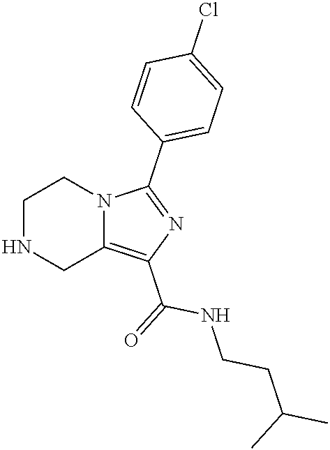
C1NCC2=C(C(=O)NCCC(C)C)N=C(C3=CC=C(Cl)C=C3)N2C1
